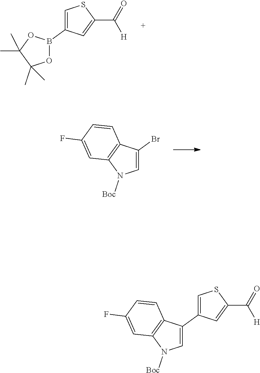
C1=C(B2OC(C)(C)C(C)(C)O2)C=C(C(=O)[H])S1.C1=C(Br)C2=C(N1[Boc])C=C(F)C=C2.C1=C(C2=CSC(C(=O)[H])=C2)C2=C(N1[Boc])C=C(F)C=C2
